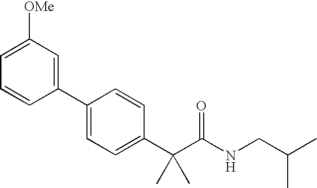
C1(C2=CC=C(C(C(NCC(C)C)=O)(C)C)C=C2)=CC([OMe])=CC=C1
